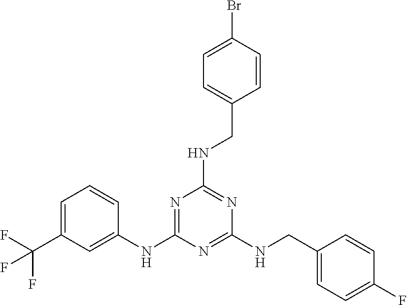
N1=C(NC2=CC(C(F)(F)F)=CC=C2)N=C(NCC2=CC=C(F)C=C2)N=C1NCC1=CC=C(Br)C=C1
